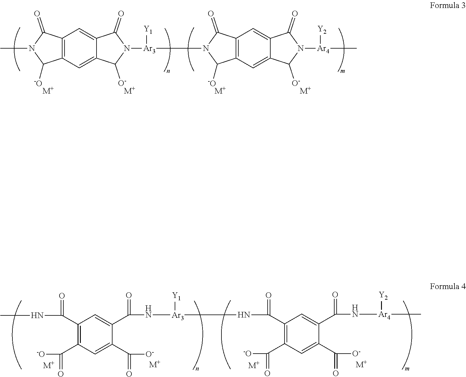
C12=C(C=C3C(=C1)C(=O)N([Ar3]([Y1])N1C(=O)C4=C(C=C5C(=C4)C(=O)N([Ar4]([Y2])C)C5[O-])C1[-O])C3[O-])C([-O])N(C)C2=O.[M+].[M+].[M+].[M+].[M+].[M+].CNC(=O)C1=C(C([-O])=O)C=C(C(=O)[O-])C(C(=O)N[Ar3]([Y1])NC(=O)C2=C(C([-O])=O)C=C(C(=O)[O-])C(C(=O)N[Ar4]([Y2])C)=C2)=C1.[M+].[M+]
